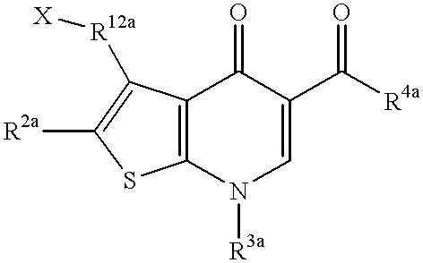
C12=C(SC([R2a])=C1[R12a][X])N([R3a])C=C(C([R4a])=O)C2=O
